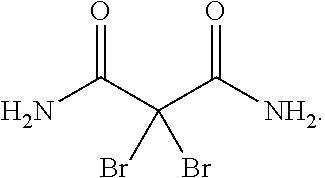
NC(C(C([NH2])=O)(Br)Br)=O
